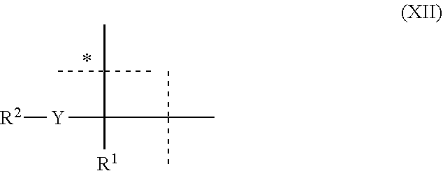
[R2][Y]C(C(C)(C)C)([R1])C(C)(C)C
